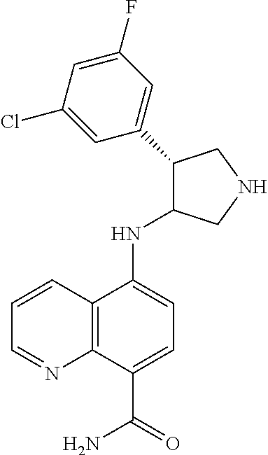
C12=C(C(C(=O)N)=CC=C1NC1C(C3=CC(F)=CC(Cl)=C3)CNC1)N=CC=C2
